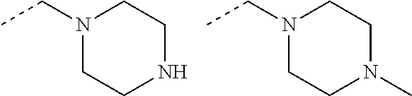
N1(CC)CCNCC1.N1(CC)CCN(C)CC1
